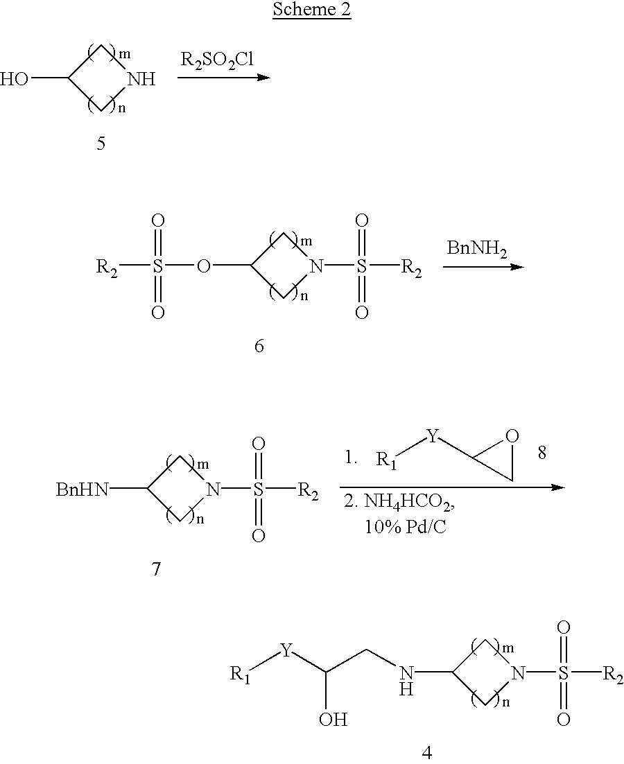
[R2SO2Cl].C1NCC1O.[BnNH2].C1N(S([R2])(=O)=O)CC1OS([R2])(=O)=O.[R1][Y]C1CO1.C1N(S([R2])(=O)=O)CC1[BnHN].C1N(S([R2])(=O)=O)CC1NCC([Y][R1])O
